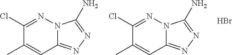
C1(Cl)=NN2C(=NN=C2N)C=C1C.C1(Cl)=NN2C(=NN=C2N)C=C1C.Br
